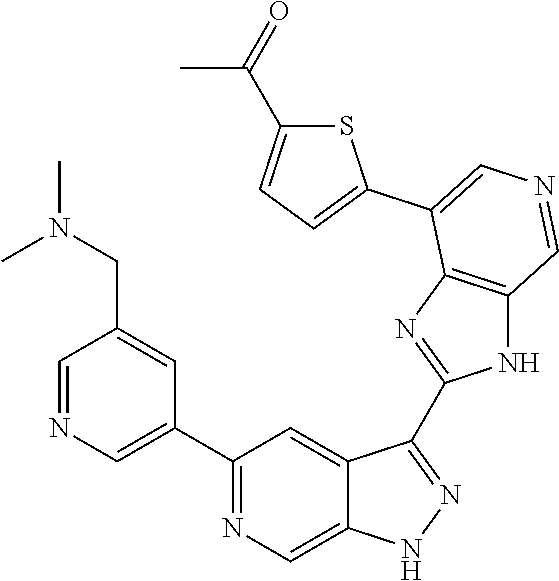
C1(C2=CN=CC(CN(C)C)=C2)=NC=C2C(=C1)C(C1=NC3=C(N1)C=NC=C3C1=CC=C(C(C)=O)S1)=NN2
